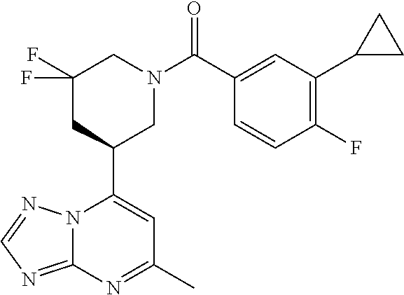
N12C(=NC=N1)N=C(C)C=C2C1CN(C(=O)C2=CC(C3CC3)=C(F)C=C2)CC(F)(F)C1
